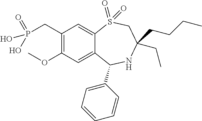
C1(CP(=O)(O)O)=C(OC)C=C2C(=C1)S(=O)(=O)CC(CCCC)(CC)NC2C1=CC=CC=C1
